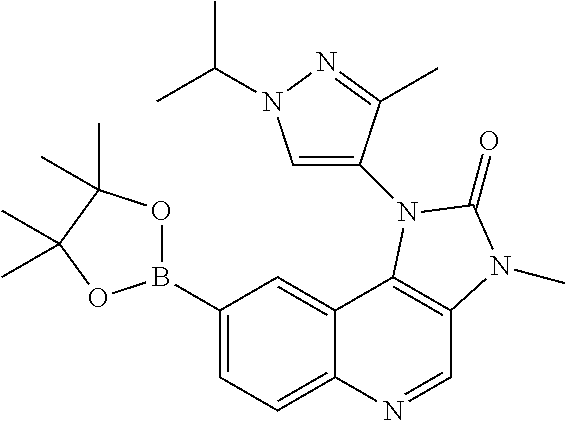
C1(B2OC(C)(C)C(C)(C)O2)=CC=C2C(=C1)C1=C(C=N2)N(C)C(=O)N1C1=CN(C(C)C)N=C1C
